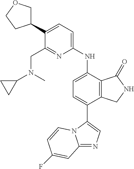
C12=NC=C(C3=CC=C(NC4=CC=C(C5COCC5)C(CN(C)C5CC5)=N4)C4=C3CNC4=O)N1C=CC(F)=C2
